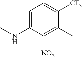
C1=C(NC)C([NO2])=C(C)C([CF3])=C1
